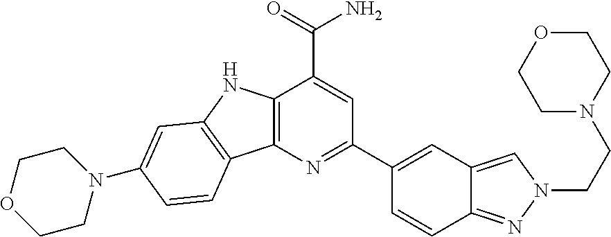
C12=C(N=C(C3=CC4=CN(CCN5CCOCC5)N=C4C=C3)C=C1C(=O)N)C1=C(N2)C=C(N2CCOCC2)C=C1
